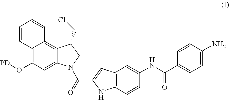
C12=C(C=CC(NC(C3=CC=C(N)C=C3)=O)=C1)NC(C(=O)N1C3=CC(O[PD])=C4C(=C3C(CCl)C1)C=CC=C4)=C2
